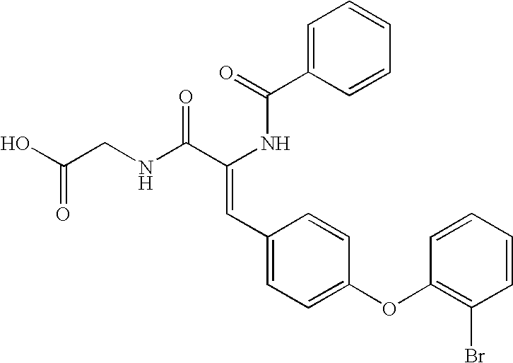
C1=C(C(=O)NC(C(NCC(O)=O)=O)=CC2=CC=C(OC3=C(Br)C=CC=C3)C=C2)C=CC=C1
